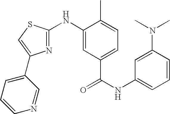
C1=CC=C(NC(=O)C2=CC=C(C)C(NC3=NC(C4=CC=CN=C4)=CS3)=C2)C=C1N(C)C
